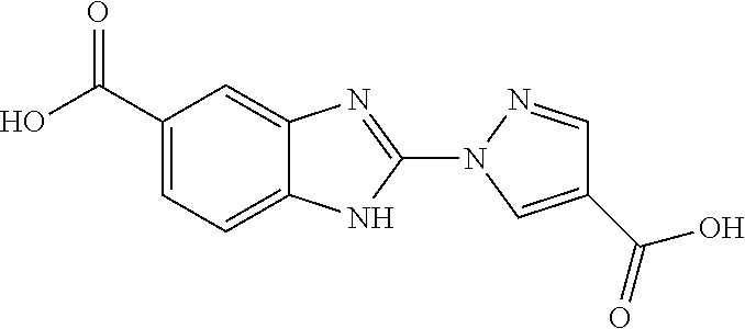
C1=C2C(=CC(C(O)=O)=C1)N=C(N1C=C(C(O)=O)C=N1)N2
